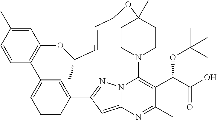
C1=C(C)C=CC2=C1OC(C)C=CCOC1(C)CCN(C3=C(C(C(O)=O)OC(C)(C)C)C(C)=NC4=CC(=NN43)C3=CC2=CC=C3)CC1
